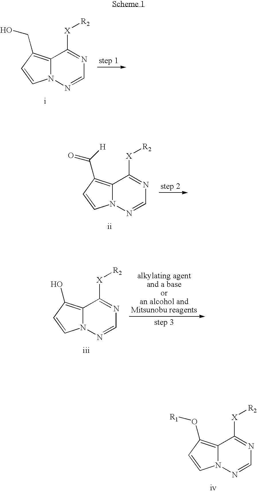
C12=C(CO)C=CN1N=CN=C2[X][R2].C12=C(C(=O)[H])C=CN1N=CN=C2[X][R2].C12=C(O)C=CN1N=CN=C2[X][R2].C12=C(O[R1])C=CN1N=CN=C2[X][R2]
